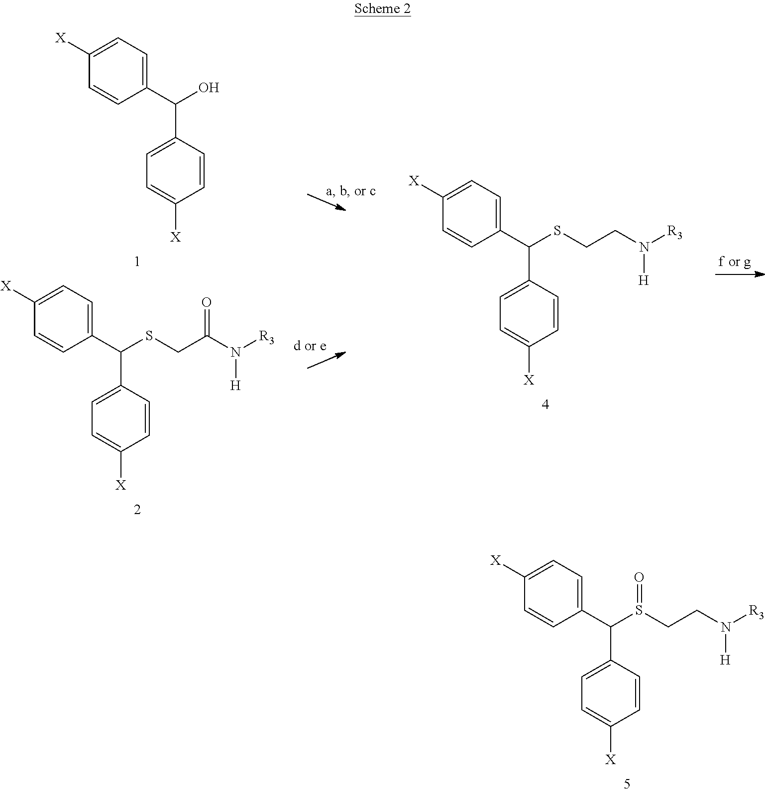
C1(C(SCC(N([R3])[H])=O)C2=CC=C([X])C=C2)=CC=C([X])C=C1.C1(C(O)C2=CC=C([X])C=C2)=CC=C([X])C=C1.C1(C(SCCN([R3])[H])C2=CC=C([X])C=C2)=CC=C([X])C=C1.C1(C(S(CCN([R3])[H])=O)C2=CC=C([X])C=C2)=CC=C([X])C=C1
